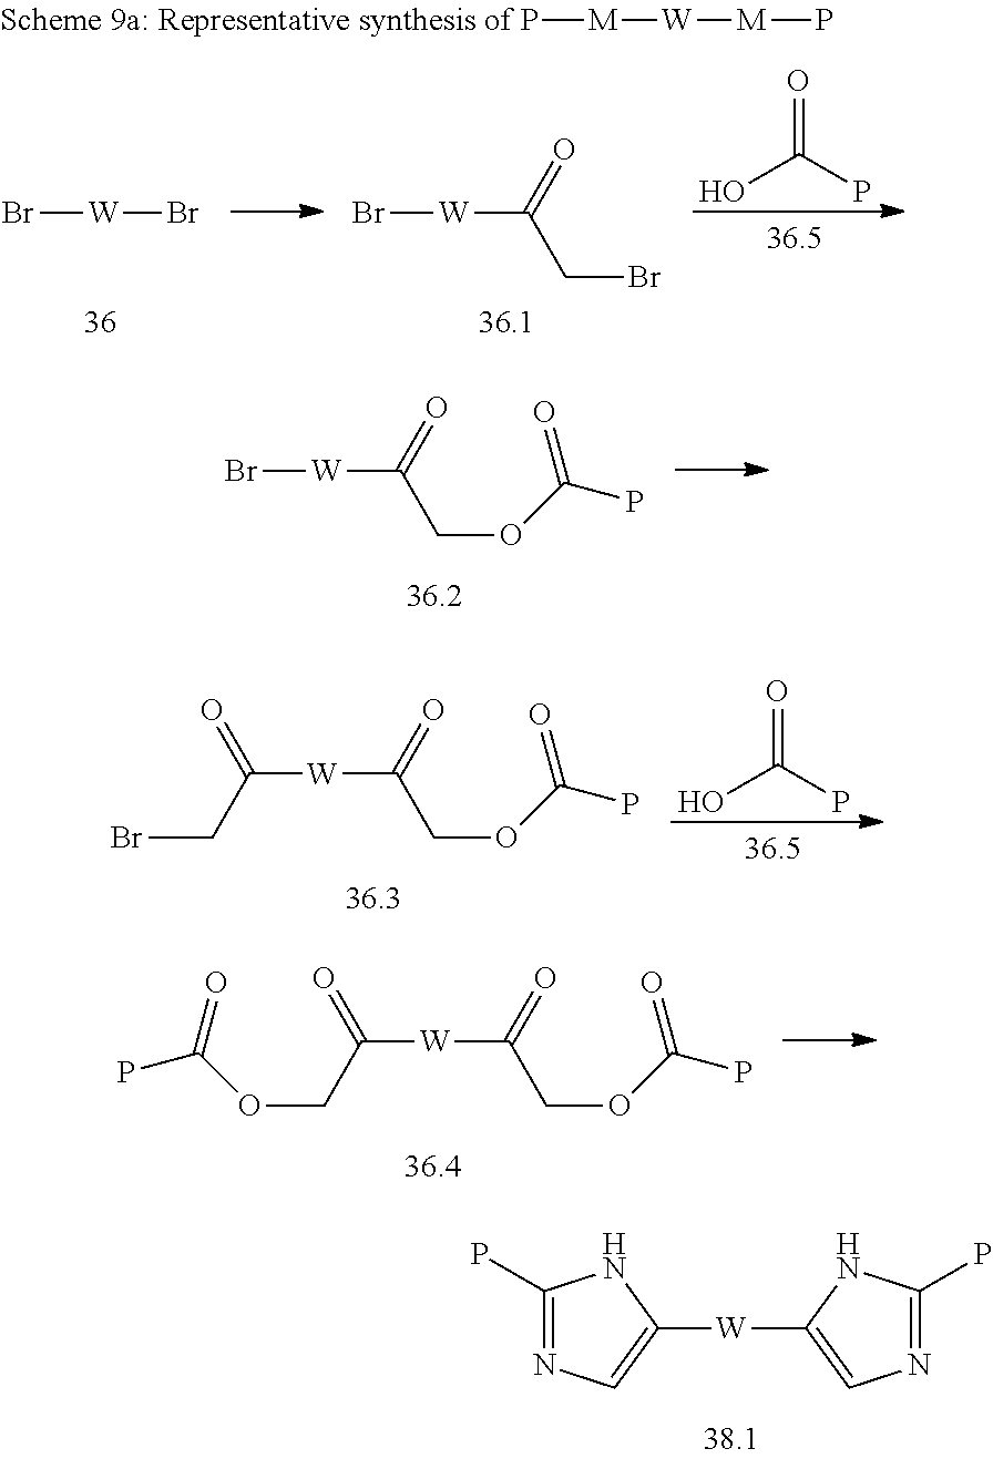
OC(P)=O.P[M][W][M]P.Br[W]Br.Br[W]C(=O)CBr.Br[W]C(=O)COC(=O)P.OC(P)=O.C([W]C(=O)COC(=O)P)(=O)CBr.C([W]C(=O)COC(=O)P)(=O)COC(P)=O.[W](C1=CN=C(P)N1)C1=CN=C(P)N1
